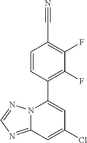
C1=CC(C2=CC(Cl)=CC3=NC=NN23)=C(F)C(F)=C1C#N
